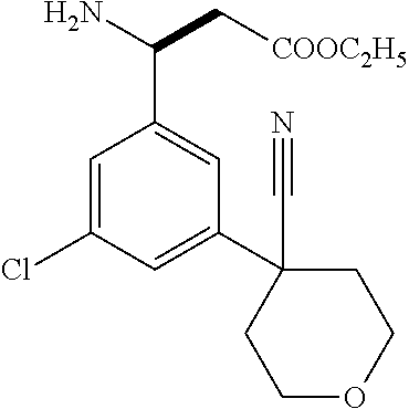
C1=C(Cl)C=C(C2(C#N)CCOCC2)C=C1C(C[COOC2H5])N
